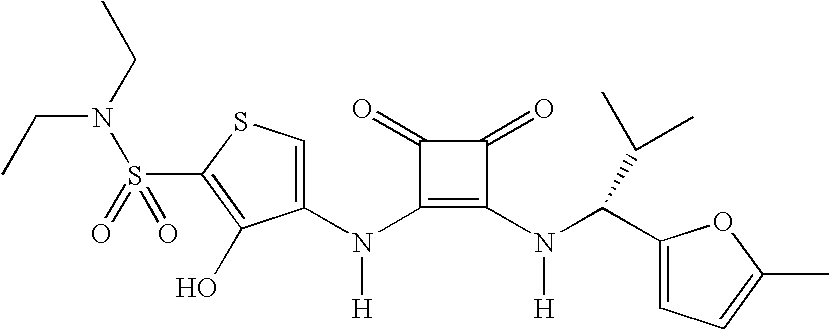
N(C1=C(N(C(C2=CC=C(C)O2)C(C)C)[H])C(=O)C1=O)([H])C1=CSC(S(=O)(N(CC)CC)=O)=C1O
